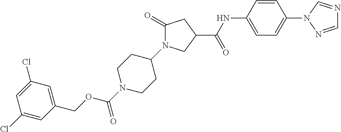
C1(Cl)=CC(COC(N2CCC(N3C(=O)CC(C(NC4=CC=C(N5C=NC=N5)C=C4)=O)C3)CC2)=O)=CC(Cl)=C1
